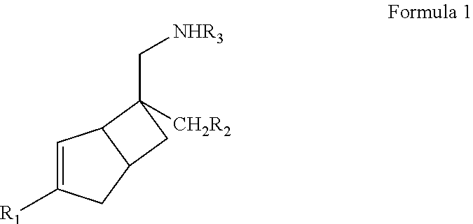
C1=C([R1])CC2C1C([CH2R2])(C[NHR3])C2
